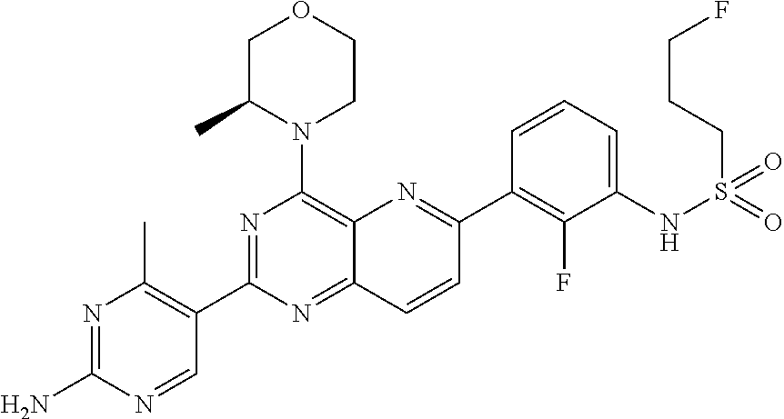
N1=C(N)N=CC(C2=NC(N3CCOCC3C)=C3C(=N2)C=CC(C2=C(F)C(NS(=O)(=O)CCCF)=CC=C2)=N3)=C1C
